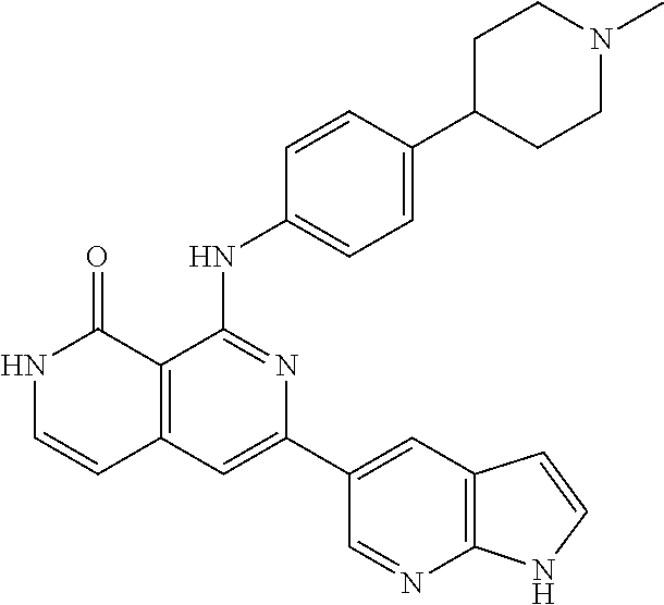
C1=CC(NC2=NC(C3=CC4=C(N=C3)NC=C4)=CC3=C2C(=O)NC=C3)=CC=C1C1CCN(C)CC1
